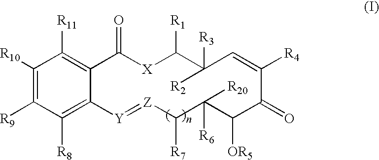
C1([R10])=C([R9])C([R8])=C2C(=C1[R11])C(=O)[X]C([R1])C([R3])([R2])C=C([R4])C(=O)C([OR5])C([R20])([R6])C([R7])[Z]=[Y]2
